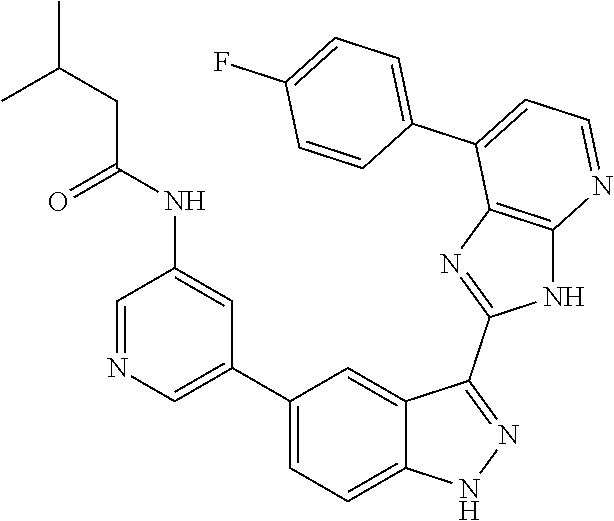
C1=NC=C(C2=CC=C3C(=C2)C(C2=NC4=C(N2)N=CC=C4C2=CC=C(F)C=C2)=NN3)C=C1NC(CC(C)C)=O
